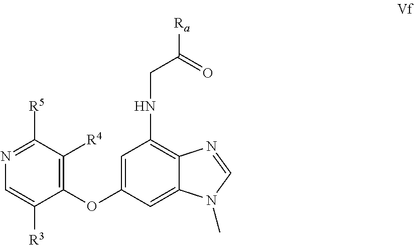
N1=C([R5])C([R4])=C(OC2=CC(NCC([Ra])=O)=C3C(=C2)N(C)C=N3)C([R3])=C1
